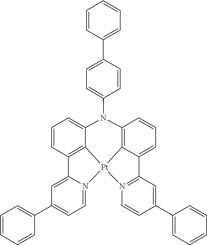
C12=C3C(=CC=C1)C1=N([Pt]34C3=C(C=CC=C3N2C2=CC=C(C3=CC=CC=C3)C=C2)C2=CC(C3=CC=CC=C3)=CC=N24)C=CC(C2=CC=CC=C2)=C1
